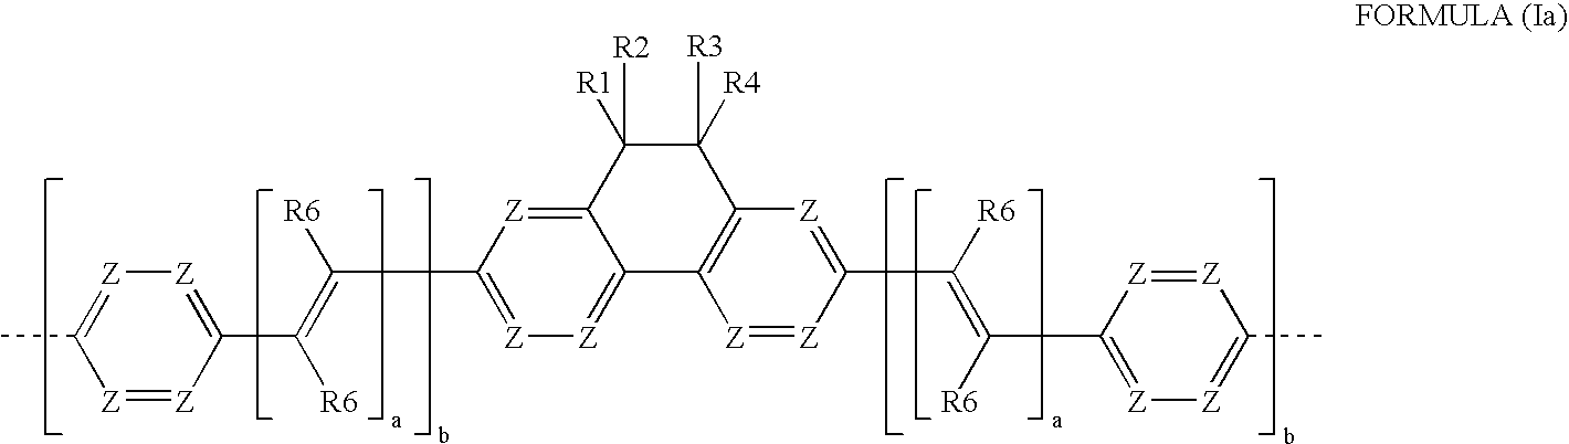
C1(C)=[Z][Z]=C(C(=C(C2=[Z][Z]=C3C(=[Z]2)C([R2])([R1])C([R4])([R3])C2=C3[Z]=[Z]C(C(=C(C3=[Z][Z]=C(C)[Z]=[Z]3)[R6])[R6])=[Z]2)[R6])[R6])[Z]=[Z]1
